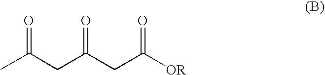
CC(CC(CC([OR])=O)=O)=O
